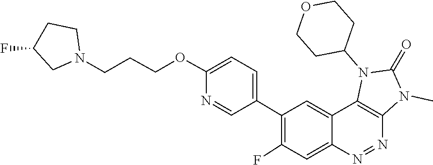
N1=NC2=C(C3=CC(C4=CC=C(OCCCN5CC(F)CC5)N=C4)=C(F)C=C13)N(C1CCOCC1)C(=O)N2C
